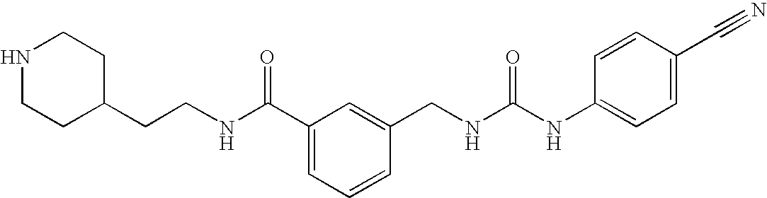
C1NCCC(CCNC(C2=CC=CC(CNC(NC3=CC=C(C#N)C=C3)=O)=C2)=O)C1
